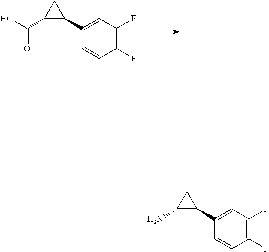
OC(C1C(C2=CC(F)=C(F)C=C2)C1)=O.NC1C(C2=CC(F)=C(F)C=C2)C1
